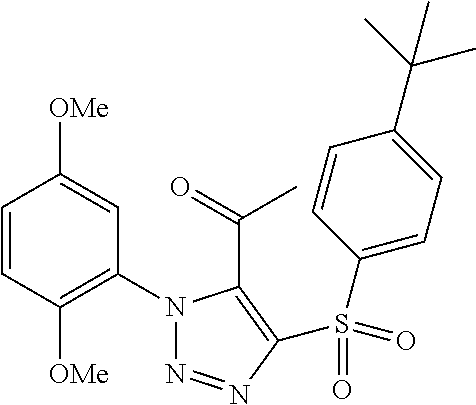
C1=CC([OMe])=C(N2N=NC(S(=O)(C3=CC=C(C(C)(C)C)C=C3)=O)=C2C(=O)C)C=C1[OMe]
